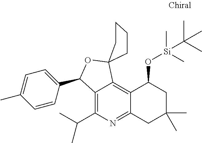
C12=C(C(C)C)N=C3C(=C1C1(OC2C2=CC=C(C)C=C2)CCCC1)C(O[Si](C)(C)C(C)(C)C)CC(C)(C)C3
